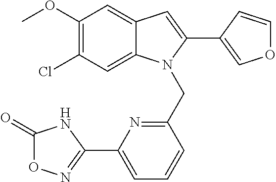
C1(OC)=C(Cl)C=C2C(=C1)C=C(C1=COC=C1)N2CC1=NC(C2=NOC(=O)N2)=CC=C1
